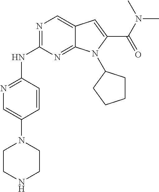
N1=C(NC2=NC=C3C(=N2)N(C2CCCC2)C(C(N(C)C)=O)=C3)C=CC(N2CCNCC2)=C1
